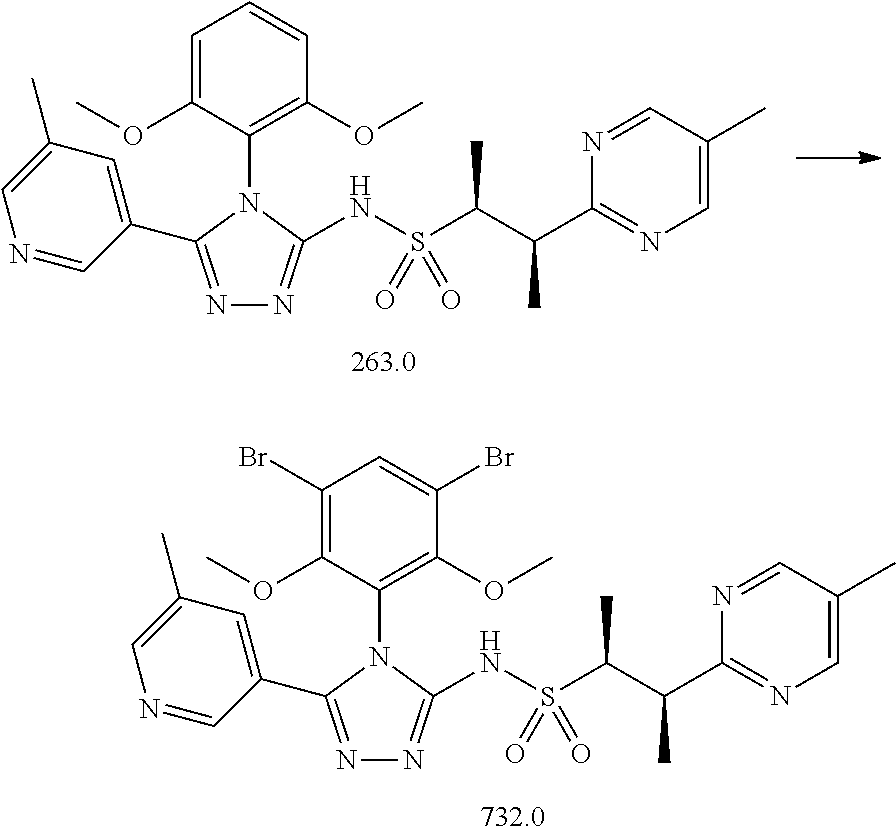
C1(C(C(S(NC2=NN=C(C3=CC(C)=CN=C3)N2C2=C(OC)C=CC=C2OC)(=O)=O)C)C)=NC=C(C)C=N1.C1(C(C(S(NC2=NN=C(C3=CC(C)=CN=C3)N2C2=C(OC)C(Br)=CC(Br)=C2OC)(=O)=O)C)C)=NC=C(C)C=N1
